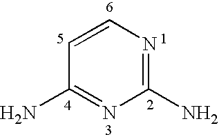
C1=CC(N)=NC(N)=N1
